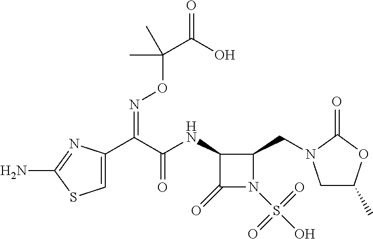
C1=C(C(C(NC2C(=O)N(S(O)(=O)=O)C2CN2CC(C)OC2=O)=O)=NOC(C(=O)O)(C)C)N=C(N)S1
